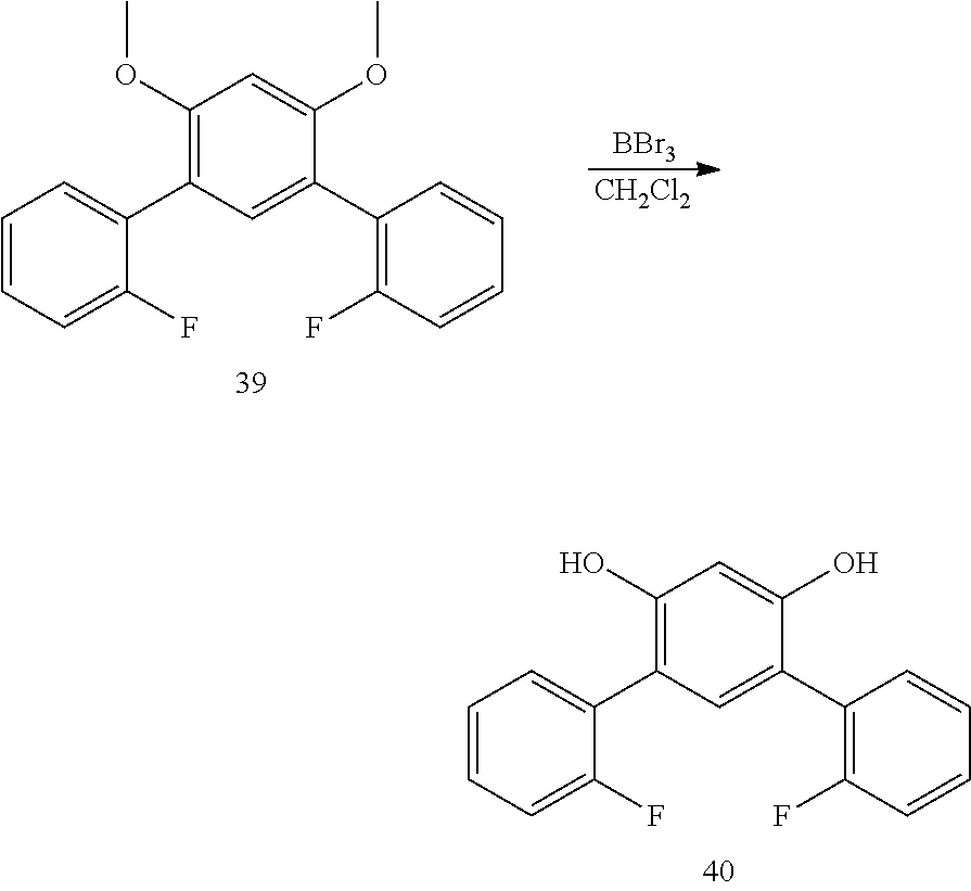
C1(O)=C(C2=CC=CC=C2F)C=C(C2=C(F)C=CC=C2)C(O)=C1.C1(OC)=C(C2=CC=CC=C2F)C=C(C2=C(F)C=CC=C2)C(OC)=C1.[BBr3].[CH2Cl2]
